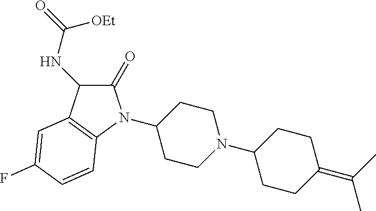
C1(N2C(=O)C(NC(=O)[OEt])C3=C2C=CC(F)=C3)CCN(C2CCC(=C(C)C)CC2)CC1
